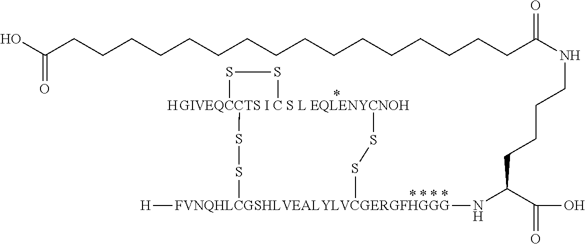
[GIVEQCCTS I C S L EQLENYCNOH]12([H])(SS[FVNQHLCGSHLVEALYLVCGERGFHGGG]([H])(NC(C(O)=O)CCCCNC(CCCCCCCCCCCCCCCCC(O)=O)=O)SS1)SS2
